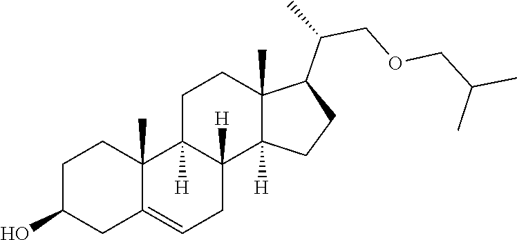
C1=C2CC(O)CCC2(C)C2([H])CCC3(C)C(C(COCC(C)C)C)CCC3([H])C2([H])C1
